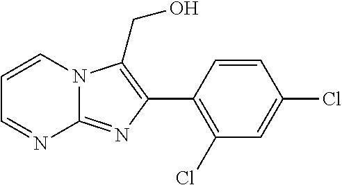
C1=NC2=NC(C3=C(Cl)C=C(Cl)C=C3)=C(CO)N2C=C1
